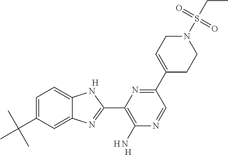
C1=C(C(C)(C)C)C=C2C(=C1)NC(C1=C(N)N=CC(C3=CCN(S(CC)(=O)=O)CC3)=N1)=N2.[H].[H].[H]
